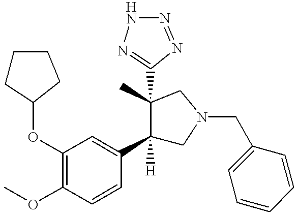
C1CC(OC2=C(OC)C=CC(C3([H])CN(CC4=CC=CC=C4)CC3(C)C3=NNN=N3)=C2)CC1
